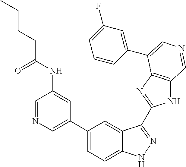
C1(C2=CN=CC(NC(CCCC)=O)=C2)=CC=C2C(=C1)C(C1=NC3=C(N1)C=NC=C3C1=CC(F)=CC=C1)=NN2
